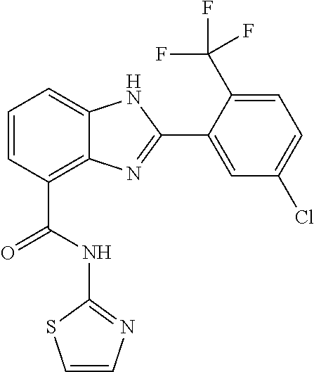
C1=CC(C(=O)NC2=NC=CS2)=C2C(=C1)NC(C1=CC(Cl)=CC=C1C(F)(F)F)=N2
